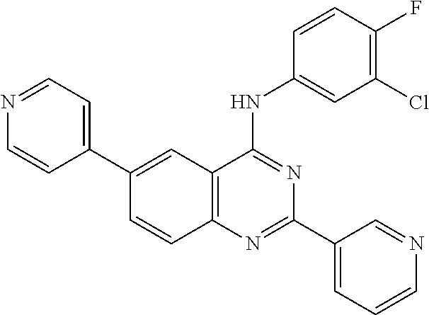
C12=C(N=C(C3=CC=CN=C3)N=C1NC1=CC(Cl)=C(F)C=C1)C=CC(C1=CC=NC=C1)=C2
